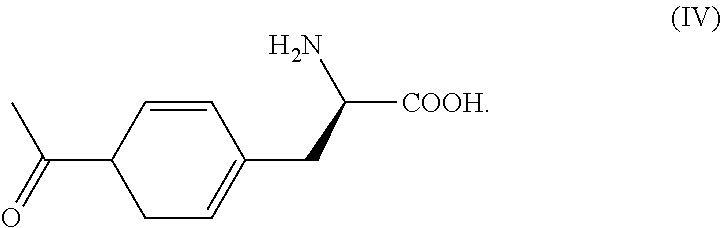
C(C1CC=C(CC([COOH])N)C=C1)(=O)C
